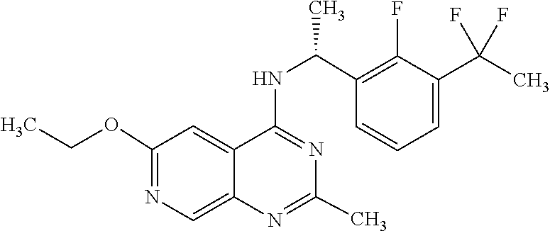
N1=C(NC(C2=C(F)C(C(F)(F)C)=CC=C2)C)C2=CC(OCC)=NC=C2N=C1C
